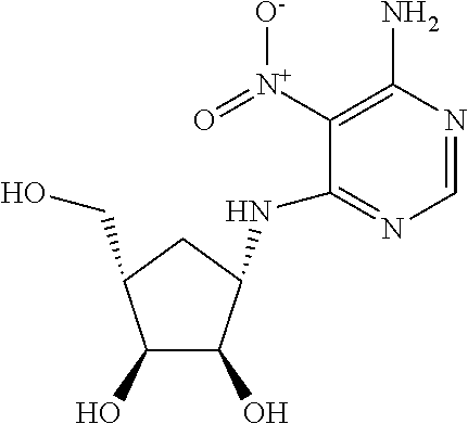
C1=NC(N)=C([N+](=O)[O-])C(NC2C(O)C(O)C(CO)C2)=N1
